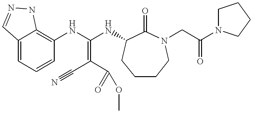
C12=CC=CC(NC(NC3C(=O)N(CC(N4CCCC4)=O)CCCC3)=C(C#N)C(=O)OC)=C1NN=C2
